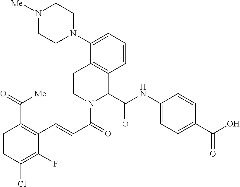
C1=CC(Cl)=C(F)C(C=CC(=O)N2C(C(NC3=CC=C(C(O)=O)C=C3)=O)C3=C(CC2)C(N2CCN([Me])CC2)=CC=C3)=C1C(=O)[Me]
